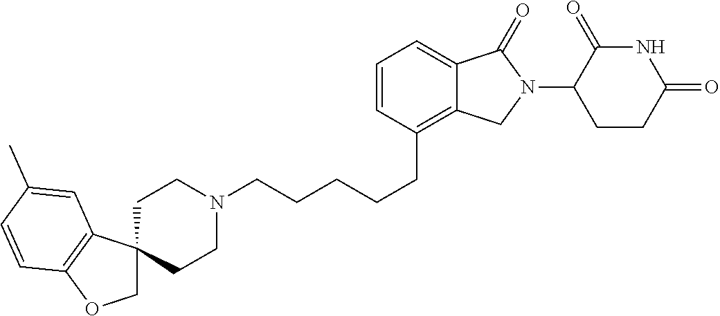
C(CCCCC1=C2C(=CC=C1)C(=O)N(C1C(=O)NC(=O)CC1)C2)N1CCC2(CC1)COC1=C2C=C(C)C=C1
